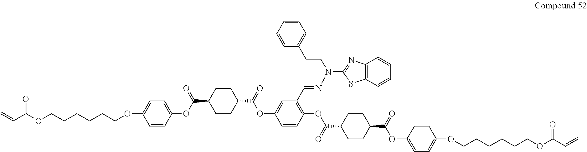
C1CC(C(=O)OC2=CC(C=NN(C3=NC4=C(S3)C=CC=C4)CCC3=CC=CC=C3)=C(OC(C3CCC(C(=O)OC4=CC=C(OCCCCCCOC(C=C)=O)C=C4)CC3)=O)C=C2)CCC1C(OC1=CC=C(OCCCCCCOC(C=C)=O)C=C1)=O
